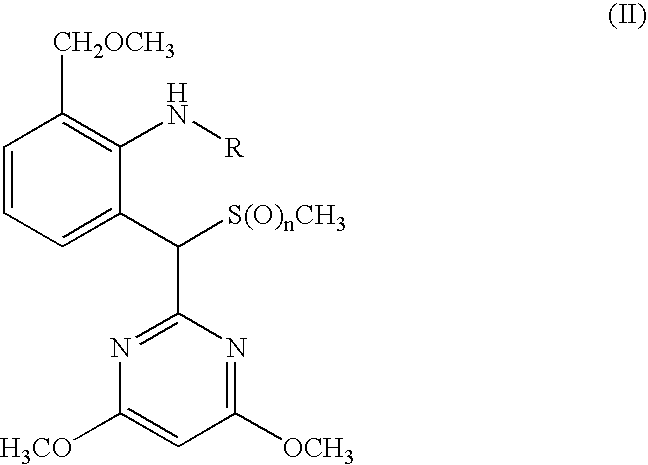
C1=CC=C(C([S(O)nCH3])C2=NC([H3CO])=CC([OCH3])=N2)C(N[R])=C1[CH2OCH3]
